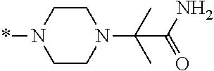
C1CN(*)CCN1C(C)(C)C(N)=O
